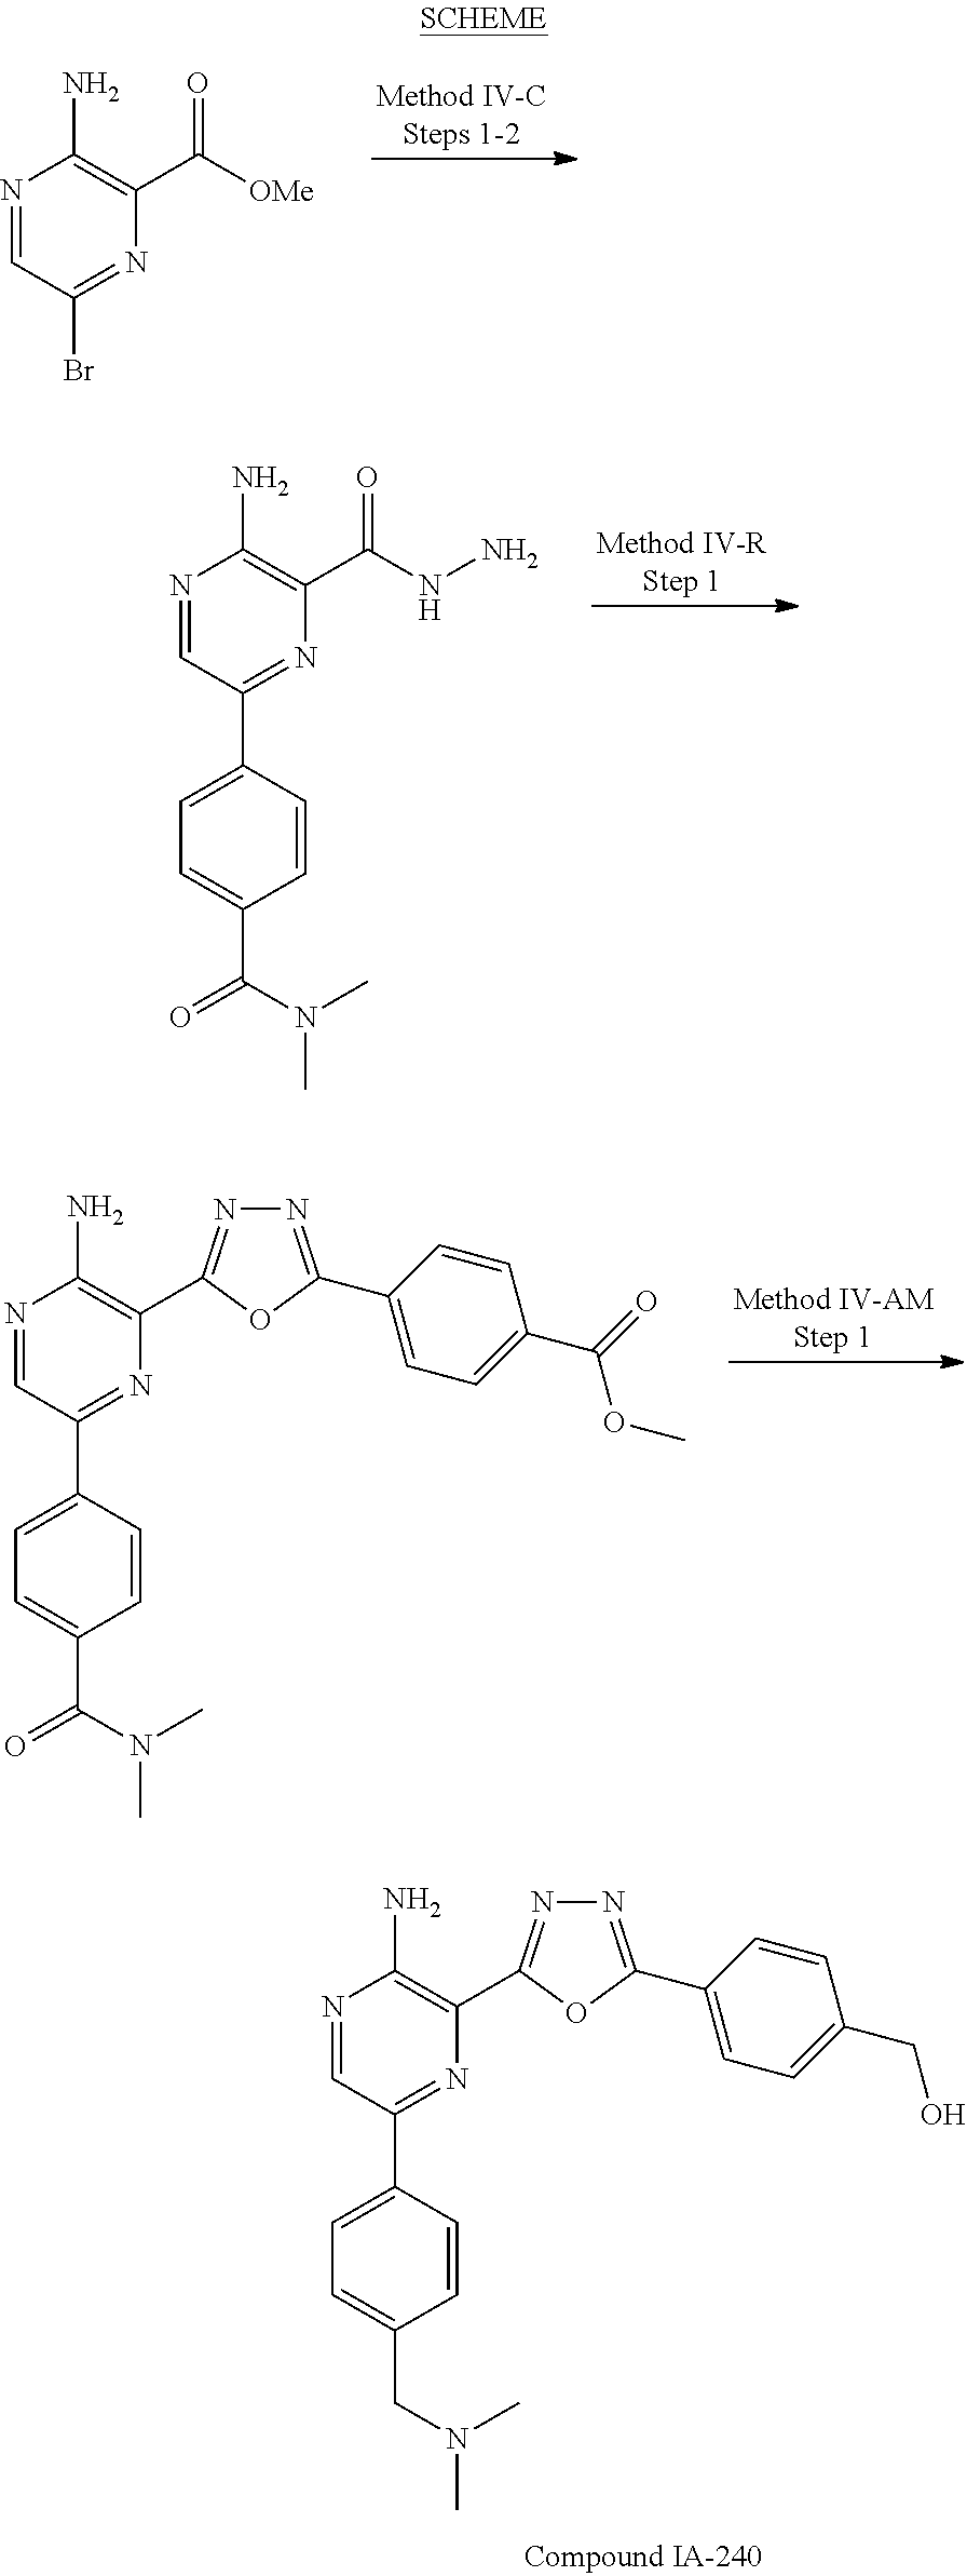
N1=CC(Br)=NC(C([OMe])=O)=C1N.N1=CC(C2=CC=C(C(N(C)C)=O)C=C2)=NC(C(NN)=O)=C1N.N1=CC(C2=CC=C(C(N(C)C)=O)C=C2)=NC(C2=NN=C(C3=CC=C(C(OC)=O)C=C3)O2)=C1N.N1=CC(C2=CC=C(CN(C)C)C=C2)=NC(C2=NN=C(C3=CC=C(CO)C=C3)O2)=C1N
